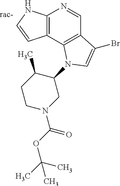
C12=C(NC=C1)N=CC1=C2N(C2C(C)CCN(C(OC(C)(C)C)=O)C2)C=C1Br
